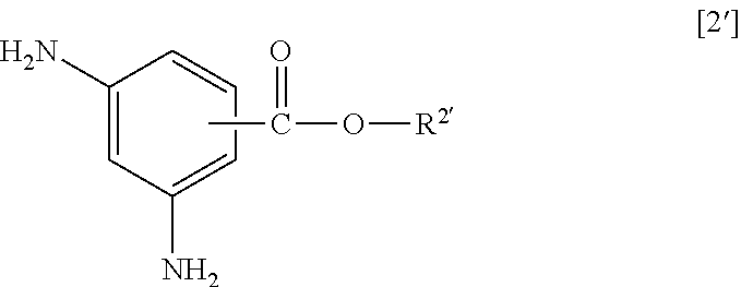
C1(N)=CC(N)=CC=C1.CC(=O)O[R2]
